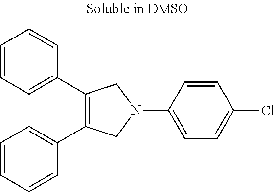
C1(C2=CC=CC=C2)=C(C2=CC=CC=C2)CN(C2=CC=C(Cl)C=C2)C1
